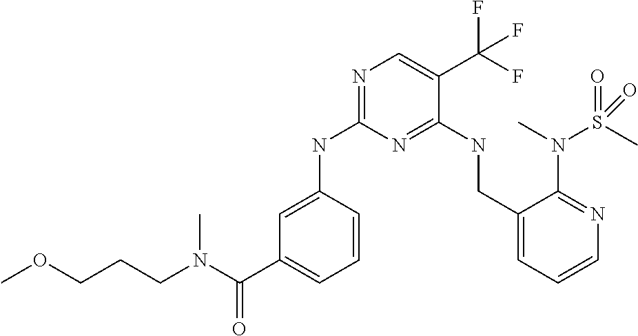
C1=C(NC2=NC=C(C(F)(F)F)C(NCC3=CC=CN=C3N(C)S(C)(=O)=O)=N2)C=CC=C1C(N(CCCOC)C)=O
